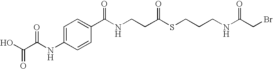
OC(C(NC1=CC=C(C(NCCC(SCCCNC(CBr)=O)=O)=O)C=C1)=O)=O
